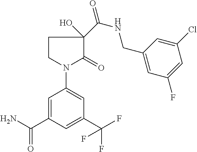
C1CN(C2=CC(C(F)(F)F)=CC(C(=O)N)=C2)C(=O)C1(C(NCC1=CC(F)=CC(Cl)=C1)=O)O
